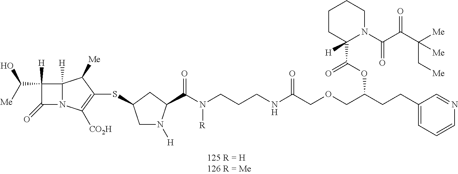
C1([H])(C([Me])O)C(=O)N2C1([H])C([Me])C(SC1CN([H])C(C(N(CCCNC(=O)COCC(CCC3=CC=CN=C3)OC(C3([H])N(C(C(C([Me])(C[Me])[Me])=O)=O)CCCC3)=O)[R])=O)C1)=C2[CO2H]
